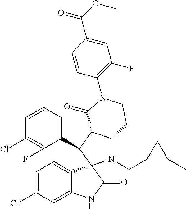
C1(C2C3C(N(CC4C(C)C4)C24C2=CC=C(Cl)C=C2NC4=O)CCN(C2=C(F)C=C(C(OC)=O)C=C2)C3=O)=CC=CC(Cl)=C1F
